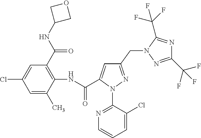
C1=C(C)C(NC(=O)C2=CC(CN3C(C(F)(F)F)=NC(C(F)(F)F)=N3)=NN2C2=NC=CC=C2Cl)=C(C(NC2COC2)=O)C=C1Cl
